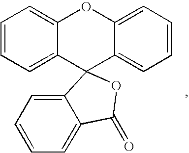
C1=CC=C2C(=C1)OC1=CC=CC=C1C21C2=CC=CC=C2C(=O)O1
